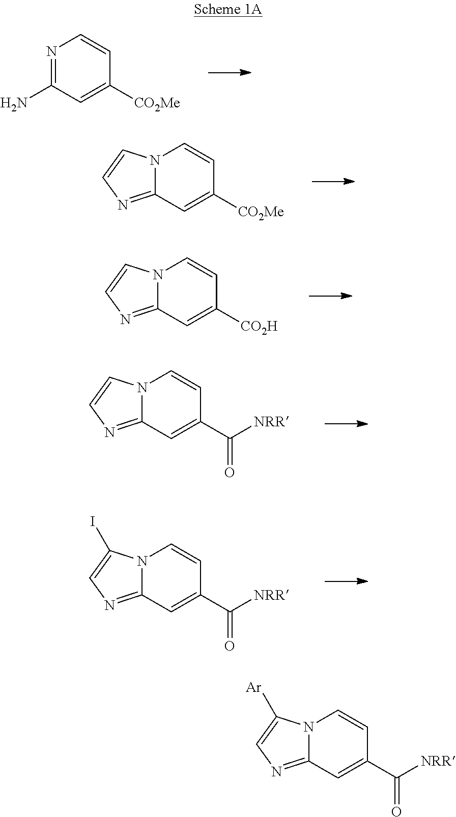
N1=C(N)C=C([CO2Me])C=C1.N12C(=NC=C1)C=C([CO2Me])C=C2.N12C(=NC=C1)C=C([CO2H])C=C2.N12C(=NC=C1)C=C(C([NRR])=O)C=C2.N12C(=NC=C1I)C=C(C([NRR])=O)C=C2.N12C(=NC=C1[Ar])C=C(C([NRR])=O)C=C2
